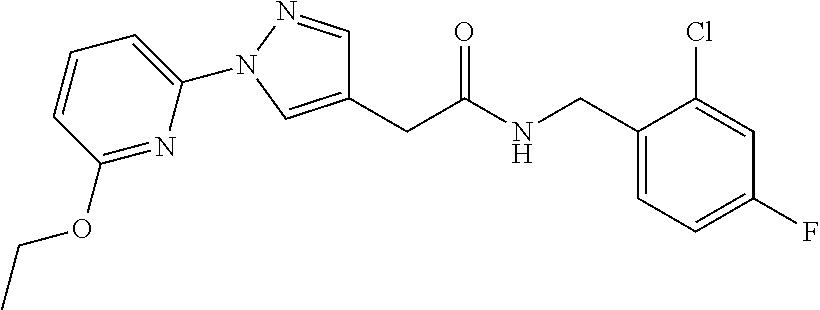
C1(CC(NCC2=CC=C(F)C=C2Cl)=O)=CN(C2=CC=CC(OCC)=N2)N=C1
